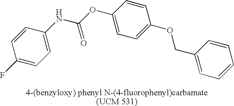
C1=C(OC(NC2=CC=C(F)C=C2)=O)C=CC(OCC2=CC=CC=C2)=C1
